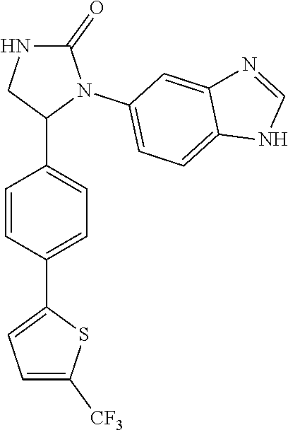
C1(=O)NCC(C2=CC=C(C3=CC=C([CF3])S3)C=C2)N1C1=CC=C2C(=C1)N=CN2
